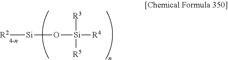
[R3][Si]([R5])(O[Si][R2])[R4]
